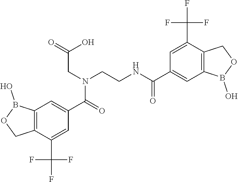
B1(O)OCC2=C1C=C(C(NCCN(CC(=O)O)C(C1=CC3=C(C(C(F)(F)F)=C1)COB3O)=O)=O)C=C2C(F)(F)F
